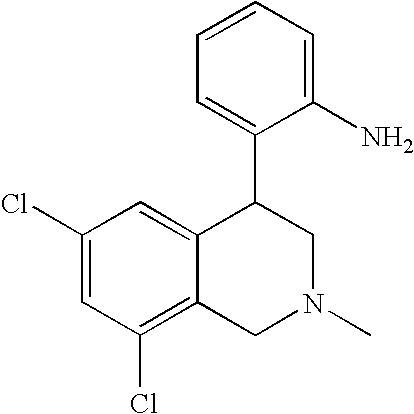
C1(Cl)=CC(Cl)=C2C(=C1)C(C1=CC=CC=C1N)CN(C)C2
